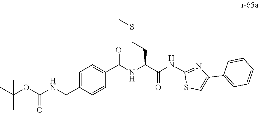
C1=CC(C(NC(C(=O)NC2=NC(C3=CC=CC=C3)=CS2)CCSC)=O)=CC=C1CNC(=O)OC(C)(C)C
